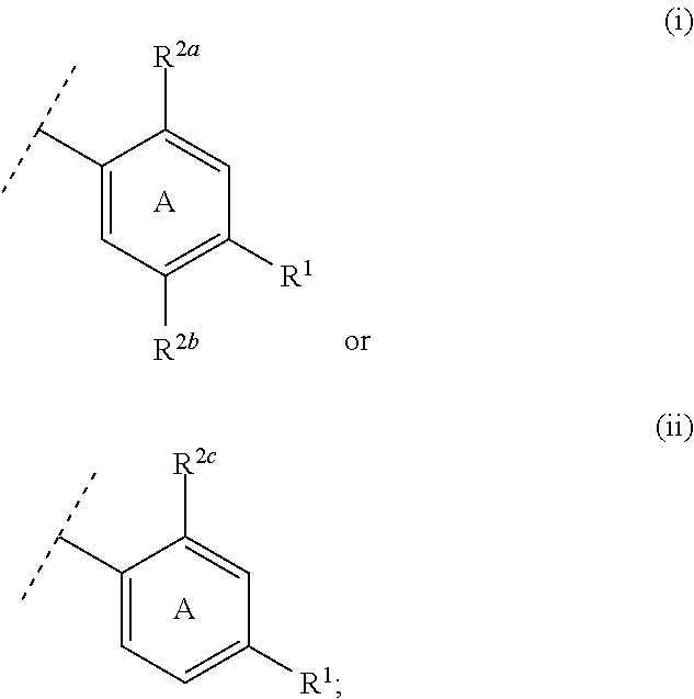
C1(C(C)C)=CC=C([R1])C=C1[R2c].[A].C1(C(C)C)=CC([R2b])=C([R1])C=C1[R2a].[A]
